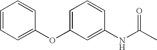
C1=C(OC2=CC=CC=C2)C=C(NC(=O)C)C=C1
